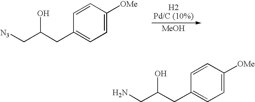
C1=C([OMe])C=CC(CC(C[N3])O)=C1.[MeOH].C1=C([OMe])C=CC(CC(CN)O)=C1
